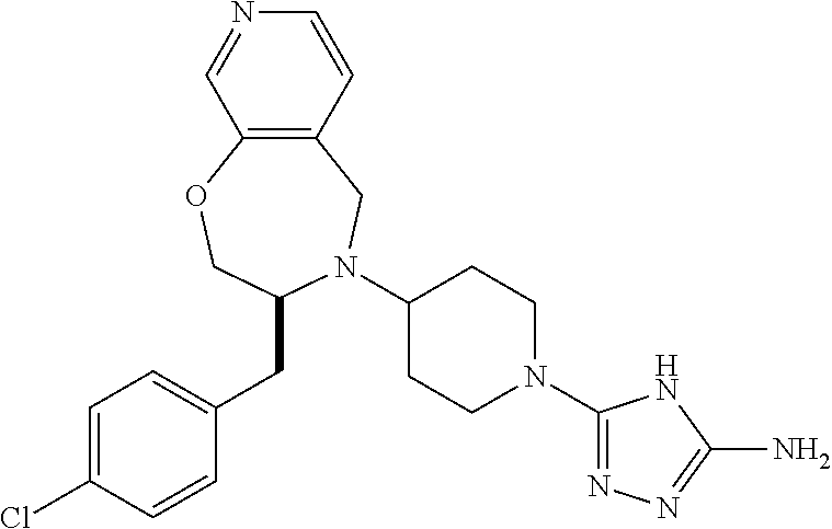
C1=C(Cl)C=CC(CC2N(C3CCN(C4=NN=C(N)N4)CC3)CC3=C(OC2)C=NC=C3)=C1
